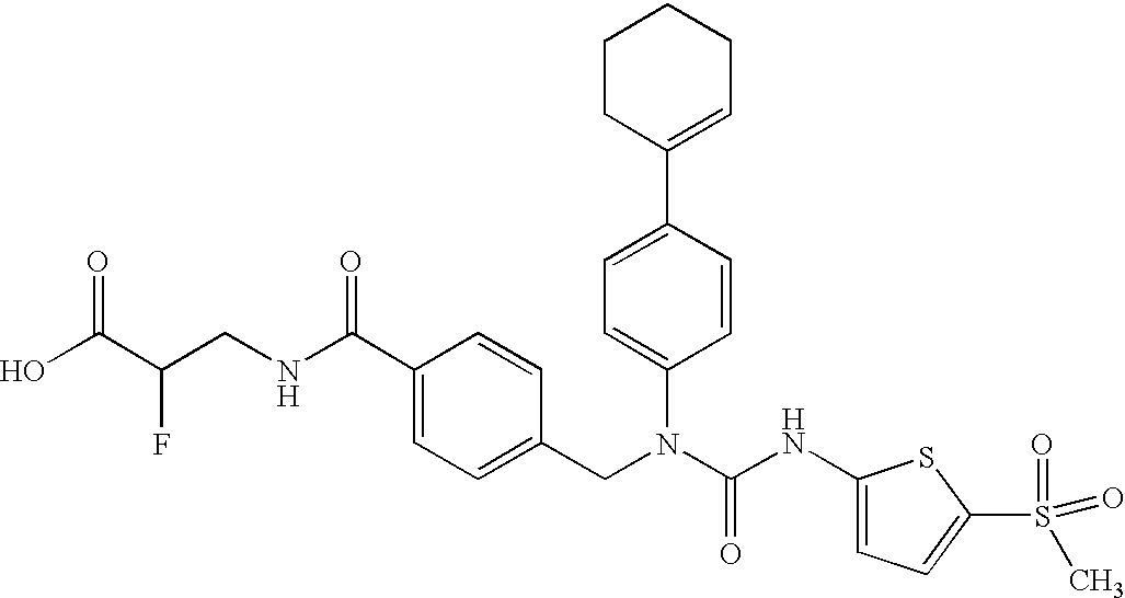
OC(C(CNC(C1=CC=C(CN(C(NC2=CC=C(S(=O)(C)=O)S2)=O)C2=CC=C(C3=CCCCC3)C=C2)C=C1)=O)F)=O
